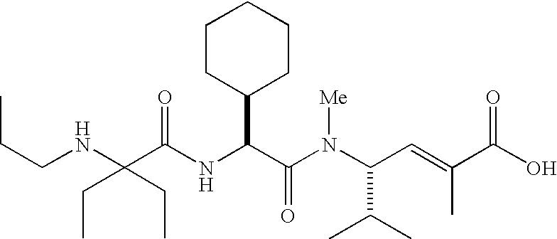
N(C(C(N(C(C(C)C)C=C(C)C(O)=O)[Me])=O)C1CCCCC1)C(C(NCCC)(CC)CC)=O
